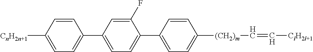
C1(C2=CC=C([CnH2n+1])C=C2)=CC=C(C2=CC=C([(CH2)m]C=C[ClH2l+1])C=C2)C(F)=C1
